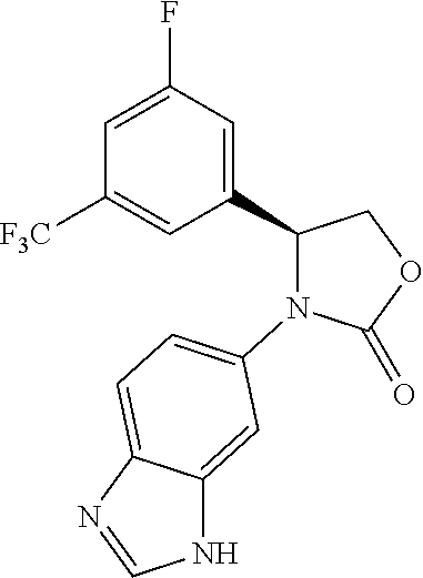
O1C(=O)N(C2=CC=C3C(=C2)NC=N3)C(C2=CC(F)=CC([F3C])=C2)C1
